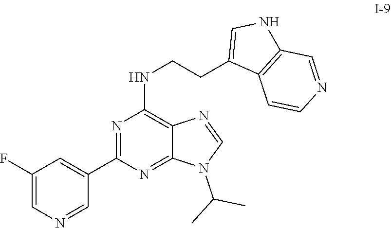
C1=NC2=C(NCCC3=CNC4=C3C=CN=C4)N=C(C3=CC(F)=CN=C3)N=C2N1C(C)C
